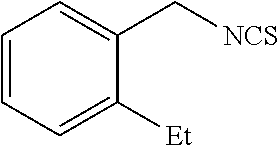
C1=CC=C([Et])C(C[NCS])=C1
